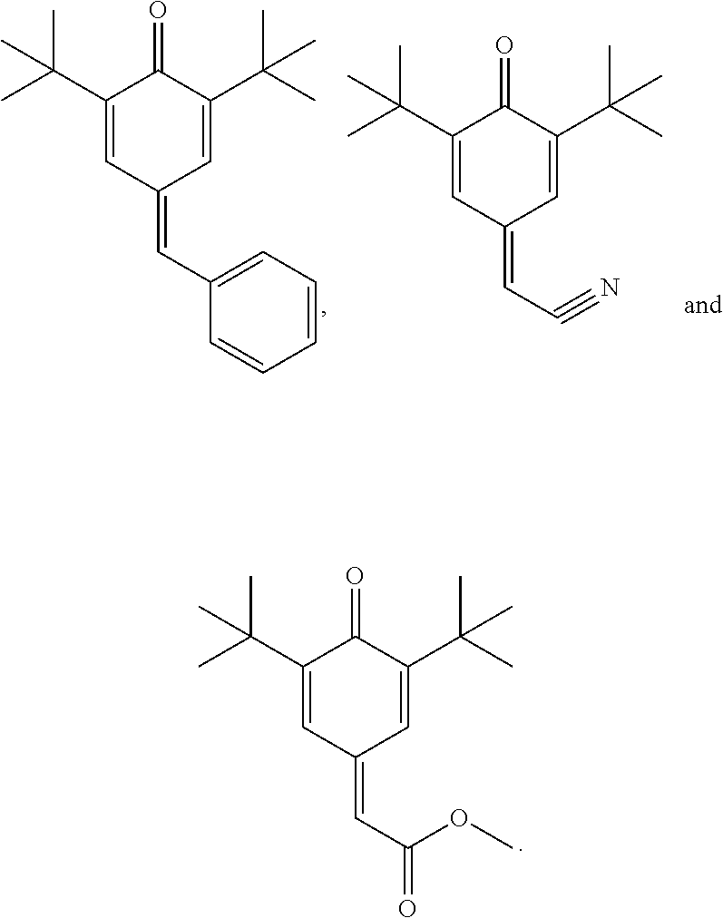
C1(C(C)(C)C)=CC(=CC2=CC=CC=C2)C=C(C(C)(C)C)C1=O.C1(C(C)(C)C)=CC(=CC#N)C=C(C(C)(C)C)C1=O.C1(C(C)(C)C)=CC(=CC(OC)=O)C=C(C(C)(C)C)C1=O
